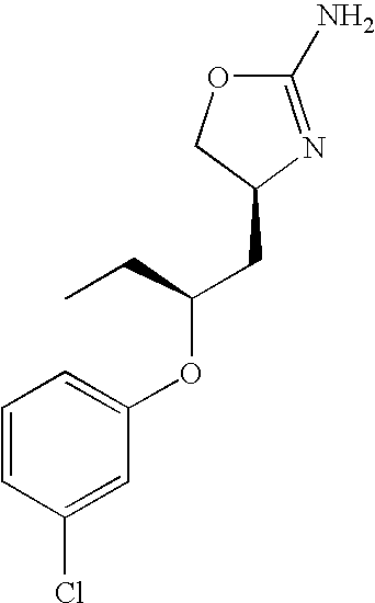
O1C(N)=NC(CC(OC2=CC=CC(Cl)=C2)CC)C1
